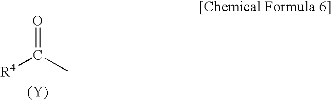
O=C(C)[R4].[(Y)]
